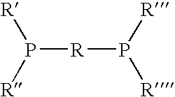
P([R]P([R])[R])([R])[R]
